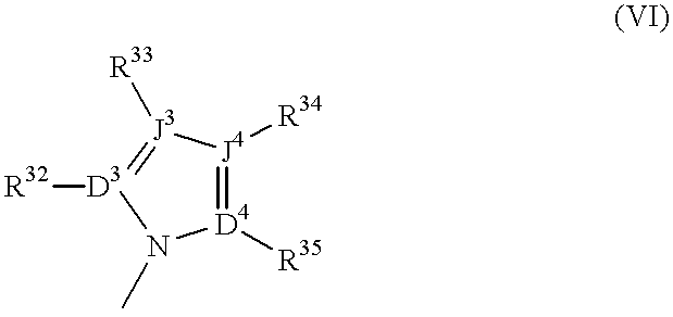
[R32][D3]1=[J3]([R33])[J4]([R34])=[D4]([R35])N1C
